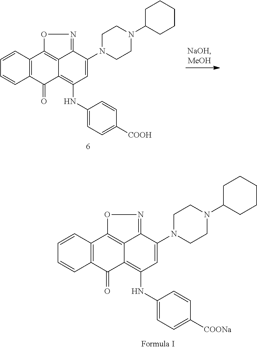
C1=CC2=C(C=C1)C(=O)C1=C(NC3=CC=C([COONa])C=C3)C=C(N3CCN(C4CCCCC4)CC3)C3=NOC2=C13.C1=CC2=C(C=C1)C(=O)C1=C(NC3=CC=C([COOH])C=C3)C=C(N3CCN(C4CCCCC4)CC3)C3=NOC2=C13
